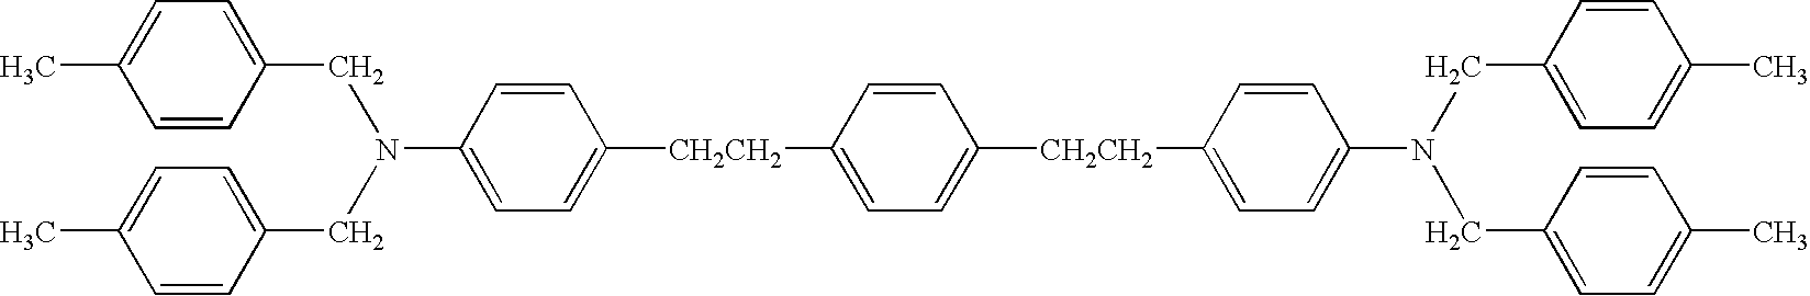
C1=CC(N(CC2=CC=C(C)C=C2)CC2=CC=C(C)C=C2)=CC=C1[CH2CH2]C1=CC=C([CH2CH2]C2=CC=C(N(CC3=CC=C(C)C=C3)CC3=CC=C(C)C=C3)C=C2)C=C1
